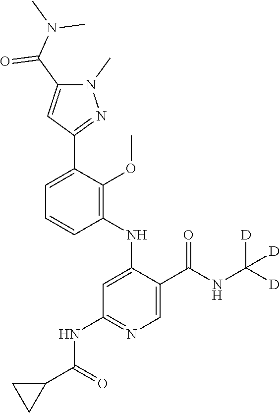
C1=CC=C(C2=NN(C)C(C(N(C)C)=O)=C2)C(OC)=C1NC1=CC(NC(C2CC2)=O)=NC=C1C(NC([D])([D])[D])=O
